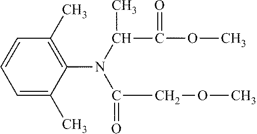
C1=C(C)C(N(C(C(=O)OC)C)C(COC)=O)=C(C)C=C1
